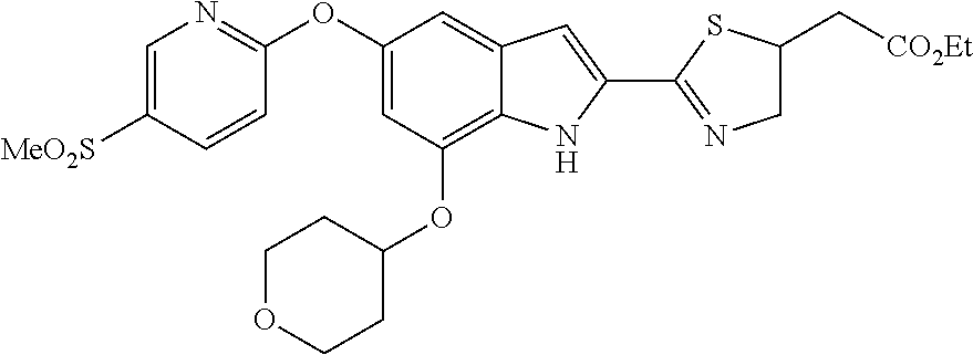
C1=C([MeO2S])C=CC(OC2=CC(OC3CCOCC3)=C3C(=C2)C=C(C2=NCC(C[CO2Et])S2)N3)=N1
